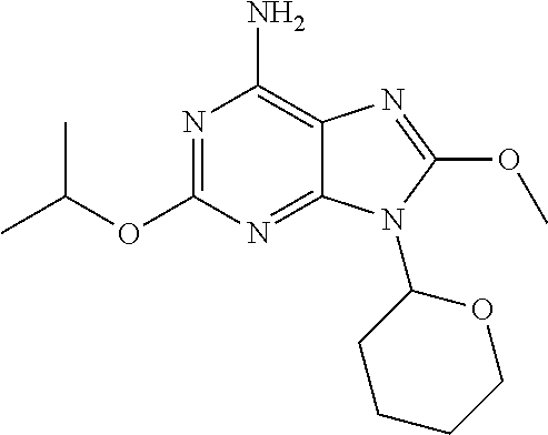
N1=C(OC(C)C)N=C2C(=C1N)N=C(OC)N2C1OCCCC1
